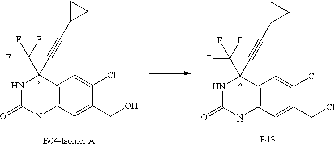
N1C(=O)NC2=C(C1(C#CC1CC1)C(F)(F)F)C=C(Cl)C(CO)=C2.N1C(=O)NC2=C(C1(C#CC1CC1)C(F)(F)F)C=C(Cl)C(CCl)=C2.[B13]
